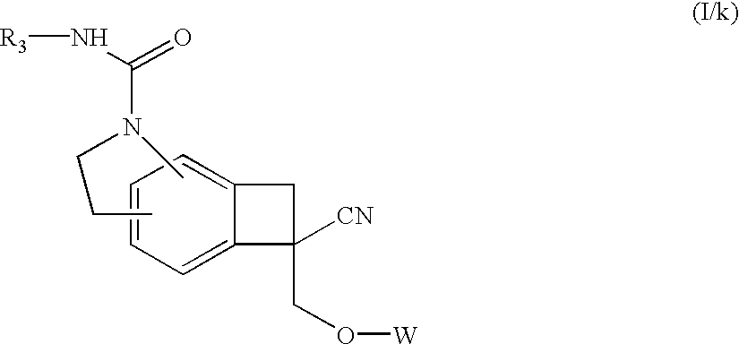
CCCN(C)C(N[R3])=O.C1=C2C(=CC=C1)CC2(CO[W])[CN]
